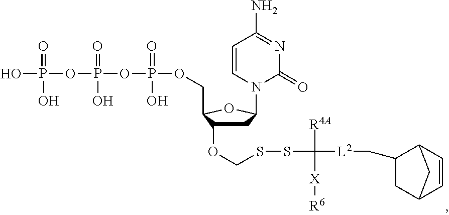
C1C(OCSSC([L2]CC2CC3C=CC2C3)([R4A])[X][R6])C(COP(OP(OP(O)(=O)O)(=O)O)(=O)O)OC1N1C(=O)N=C(N)C=C1
